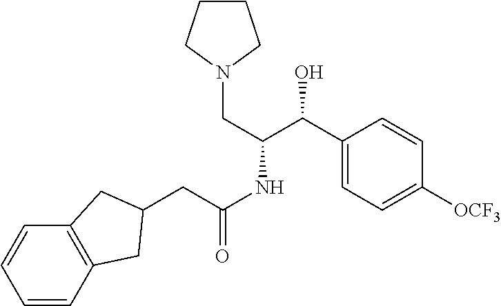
C(C(NC(C(C1=CC=C([OCF3])C=C1)O)CN1CCCC1)=O)C1CC2=C(C=CC=C2)C1
